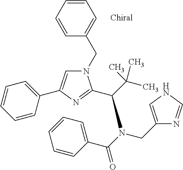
N1(CC2=CC=CC=C2)C=C(C2=CC=CC=C2)N=C1C(N(C(C1=CC=CC=C1)=O)CC1=CNC=N1)C(C)(C)C
